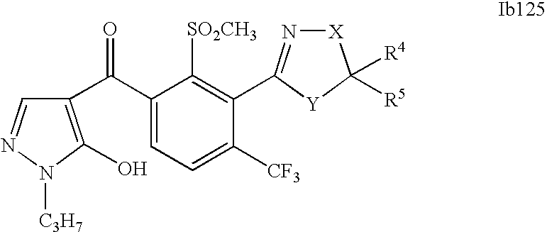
C1(C(C2=C(O)N([C3H7])N=C2)=O)=CC=C([CF3])C(C2=N[X]C([R4])([R5])[Y]2)=C1[SO2CH3]
